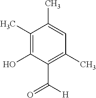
C1(C)=C(O)C(C([H])=O)=C(C)C=C1C
